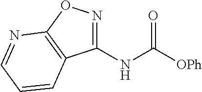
C1(NC([OPh])=O)=NOC2=C1C=CC=N2
